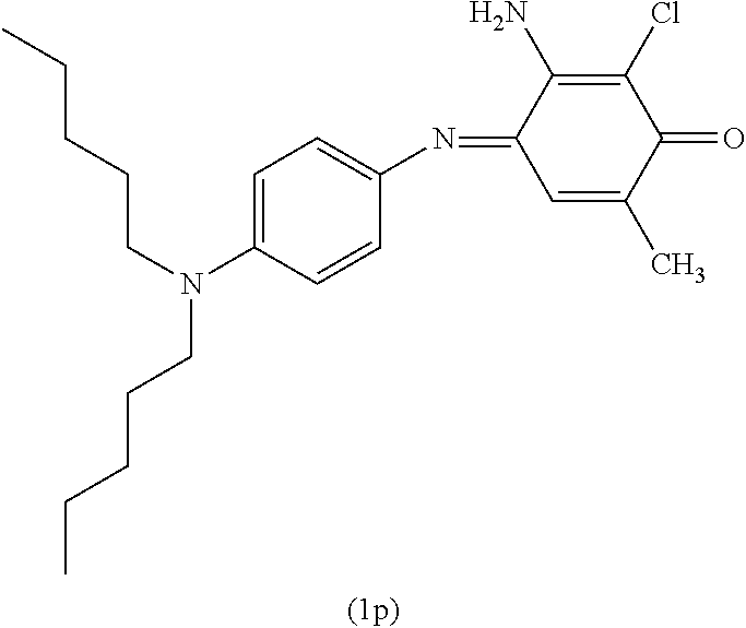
N(C1=CC=C(N=C2C=C(C)C(=O)C(Cl)=C2N)C=C1)(CCCCC)CCCCC
